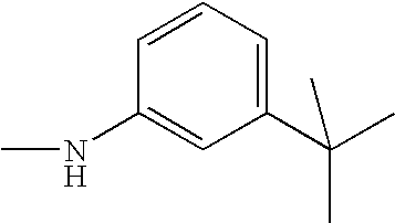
CNC1=CC(C(C)(C)C)=CC=C1
